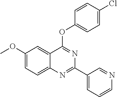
COC1=CC=C2C(=C1)C(OC1=CC=C(Cl)C=C1)=NC(C1=CC=CN=C1)=N2
